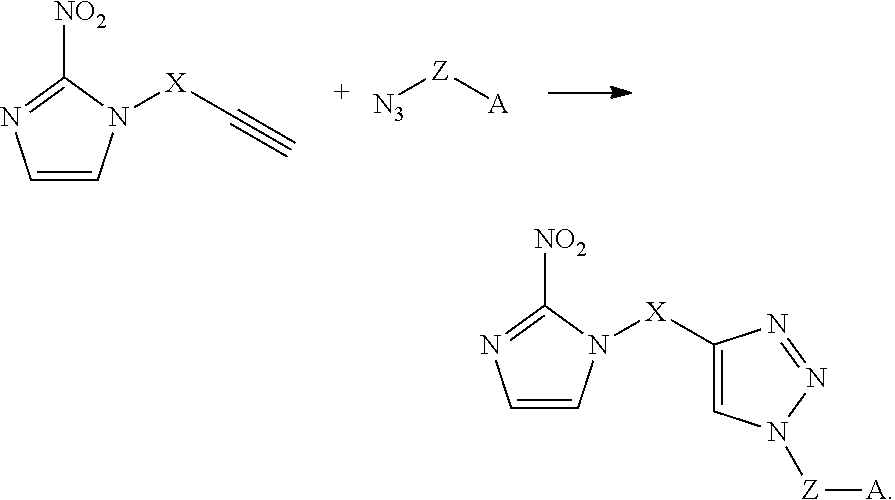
C1=CN([X]C#C)C([NO2])=N1.[N3][Z][A].C1=CN=C([NO2])N1[X]C1=CN([Z][A])N=N1
